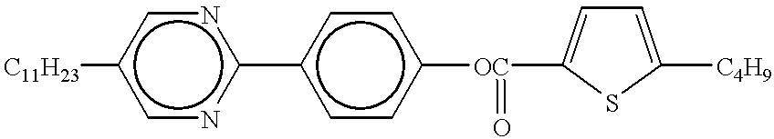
c1nc(-c2ccc([OC](=O)C3=CC=C([C4H9])S3)cc2)ncc1[C11H23]
